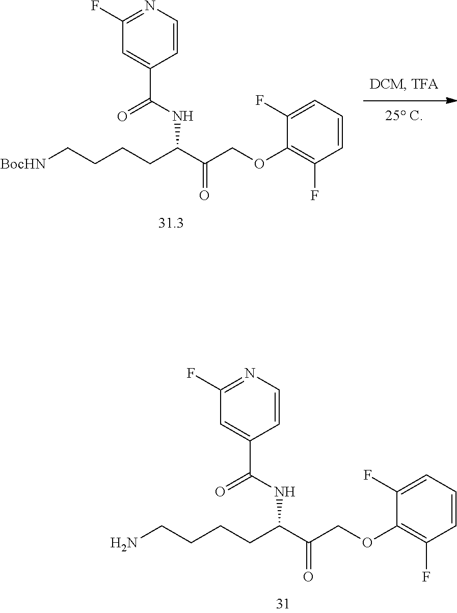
C(NC(C(COC1=C(F)C=CC=C1F)=O)CCCCN)(=O)C1=CC(F)=NC=C1.C(NC(C(COC1=C(F)C=CC=C1F)=O)CCCC[BocHN])(=O)C1=CC(F)=NC=C1
